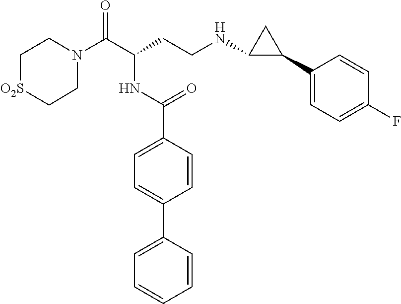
C1N(C(C(CCNC2C(C3=CC=C(F)C=C3)C2)NC(C2=CC=C(C3=CC=CC=C3)C=C2)=O)=O)CC[O2S]C1
